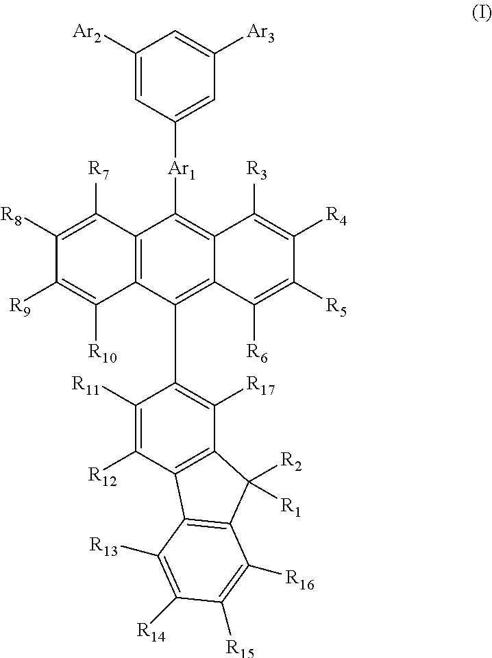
C1([Ar2])=CC([Ar1]C2=C3C(=C(C4=C([R17])C5=C(C([R12])=C4[R11])C4=C(C5([R2])[R1])C([R16])=C([R15])C([R14])=C4[R13])C4=C2C([R7])=C([R8])C([R9])=C4[R10])C([R6])=C([R5])C([R4])=C3[R3])=CC([Ar3])=C1
